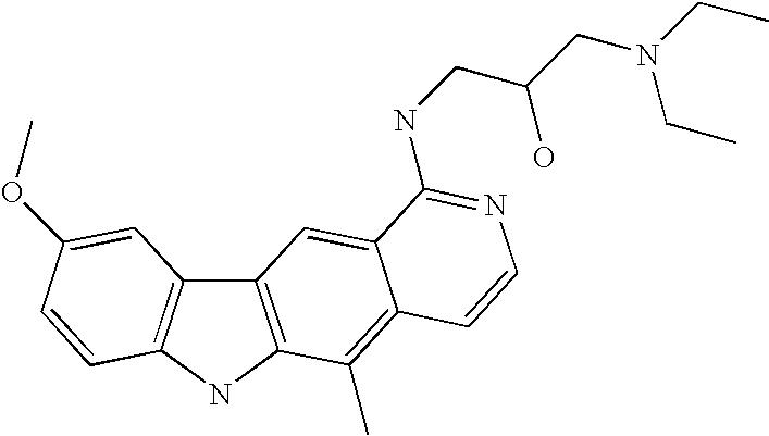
C12=C(NC3=C1C=C(OC)C=C3)C(C)=C1C(=C2)C(NCC(CN(CC)CC)O)=NC=C1
